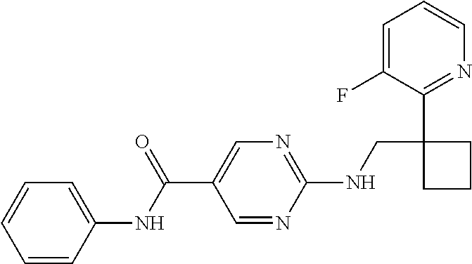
C1(NCC2(C3=NC=CC=C3F)CCC2)=NC=C(C(NC2=CC=CC=C2)=O)C=N1
